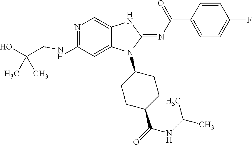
N(C1=NC=C2C(=C1)N(C1CCC(C(=O)NC(C)C)CC1)C(=NC(C1=CC=C(F)C=C1)=O)N2)CC(C)(O)C
